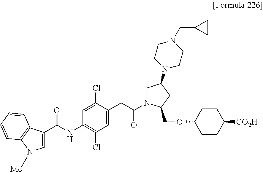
C1(NC(C2=CN([Me])C3=C2C=CC=C3)=O)=C(Cl)C=C(CC(N2CC(N3CCN(CC4CC4)CC3)CC2COC2CCC([CO2H])CC2)=O)C(Cl)=C1
